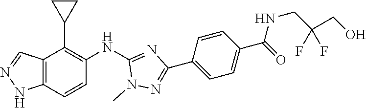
C12=C(C=CC(NC3=NC(C4=CC=C(C(NCC(CO)(F)F)=O)C=C4)=NN3C)=C1C1CC1)NN=C2
